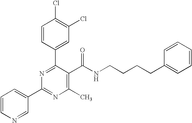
C1=CC(C2=NC(C3=CC=CN=C3)=NC(C)=C2C(NCCCCC2=CC=CC=C2)=O)=CC(Cl)=C1Cl
